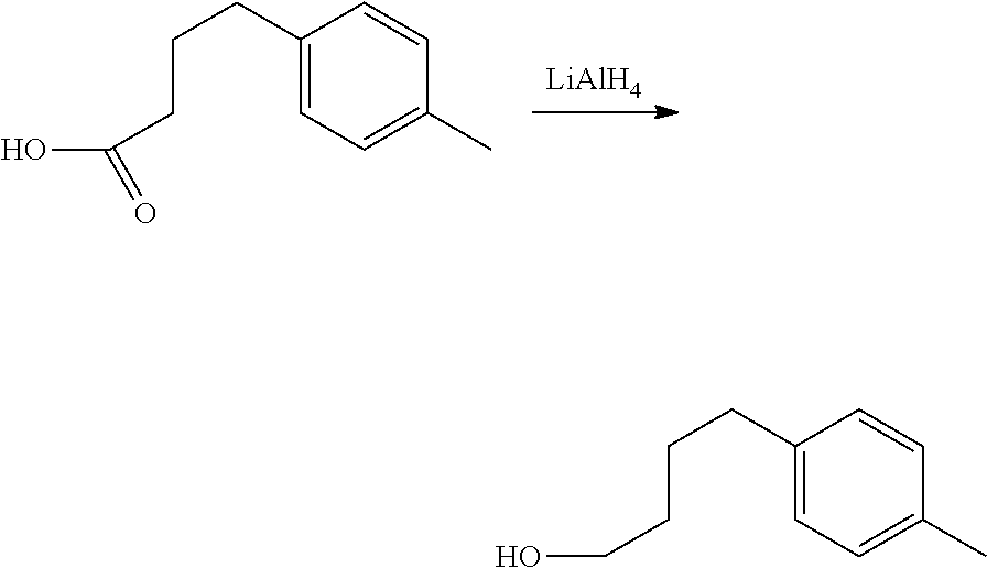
[LiAlH4].C1(CCCC(O)=O)=CC=C(C)C=C1.C1(CCCCO)=CC=C(C)C=C1
